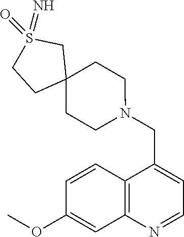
C1=CC2=C(C=C1OC)N=CC=C2CN1CCC2(CC1)CS(=N)(=O)CC2
